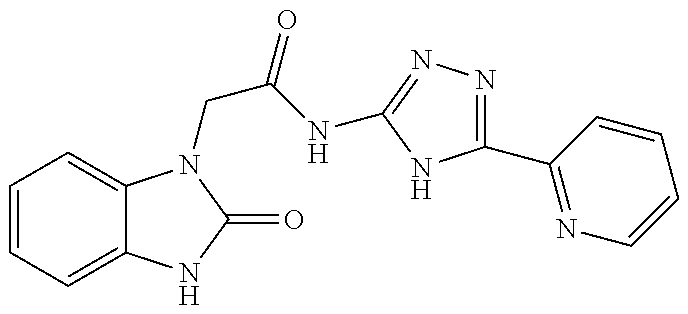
C1=CC=C2C(=C1)N(CC(NC1=NN=C(C3=NC=CC=C3)N1)=O)C(=O)N2
